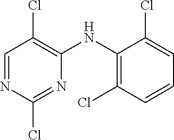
C1=NC(Cl)=NC(NC2=C(Cl)C=CC=C2Cl)=C1Cl
